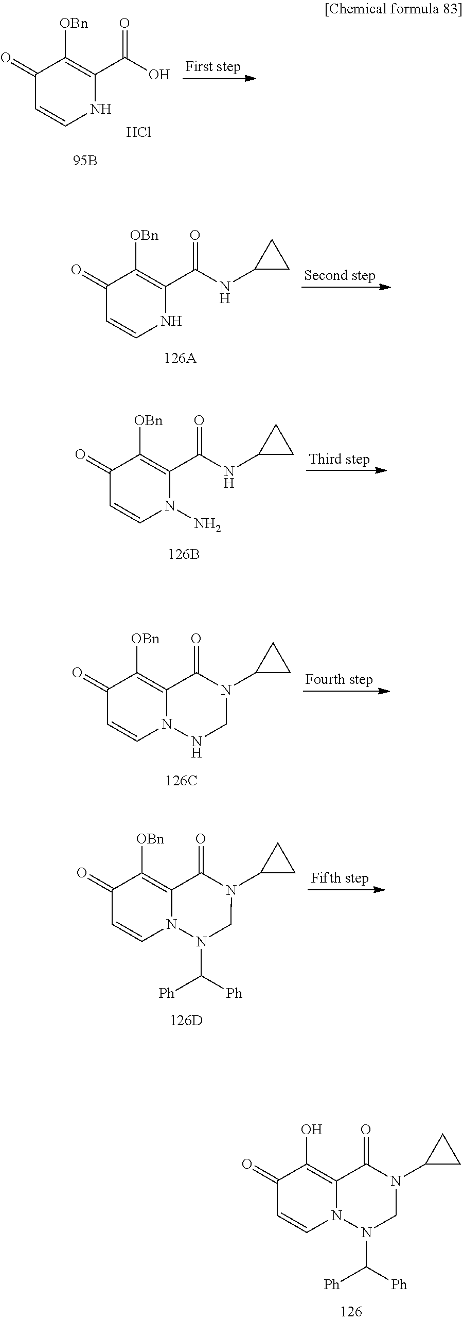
C1(=O)C=CN2C(=C1O)C(=O)N(C1CC1)CN2C([Ph])[Ph].C1(=O)C=CNC(C(=O)O)=C1[OBn].Cl.C1(=O)C=CNC(C(=O)NC2CC2)=C1[OBn].C1(=O)C=CN(N)C(C(=O)NC2CC2)=C1[OBn].C1(=O)C=CN2C(=C1[OBn])C(=O)N(C1CC1)CN2.C1(=O)C=CN2C(=C1[OBn])C(=O)N(C1CC1)CN2C([Ph])[Ph]
